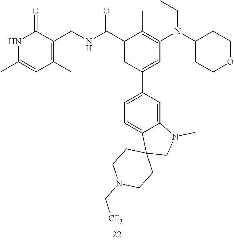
N(CC)(C1CCOCC1)C1=C(C)C(C(NCC2=C(C)C=C(C)NC2=O)=O)=CC(C2=CC=C3C(=C2)N(C)CC32CCN(C[CF3])CC2)=C1
